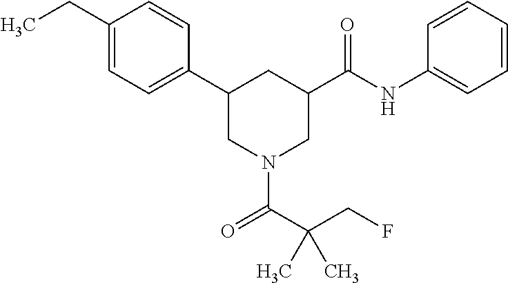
C1(CC)=CC=C(C2CN(C(C(CF)(C)C)=O)CC(C(NC3=CC=CC=C3)=O)C2)C=C1
